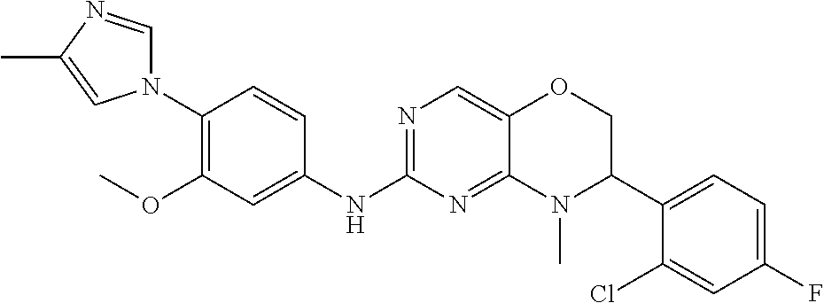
N1(C2=C(OC)C=C(NC3=NC=C4C(=N3)N(C)C(C3=CC=C(F)C=C3Cl)CO4)C=C2)C=NC(C)=C1
